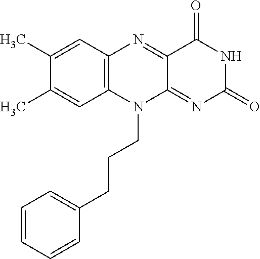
C1(C)=CC2=C(C=C1C)N(CCCC1=CC=CC=C1)C1=NC(=O)NC(=O)C1=N2
